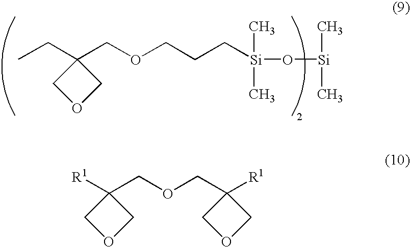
CCC1(COCCC[Si](O[Si](C)C)(C)C)COC1.C1(COCC2([R1])COC2)([R1])COC1
